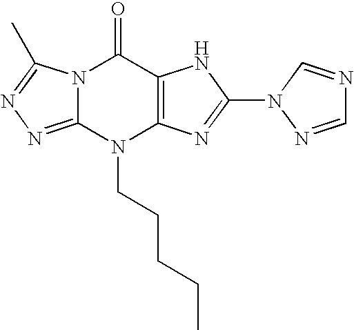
N12C(=NN=C1C)N(CCCCC)C1=C(C2=O)NC(N2N=CN=C2)=N1
